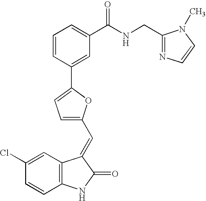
C1(Cl)=CC2=C(C=C1)NC(=O)C2=CC1=CC=C(C2=CC(C(NCC3=NC=CN3C)=O)=CC=C2)O1
